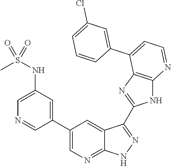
C1(NS(C)(=O)=O)=CN=CC(C2=CN=C3C(=C2)C(C2=NC4=C(N2)N=CC=C4C2=CC(Cl)=CC=C2)=NN3)=C1
